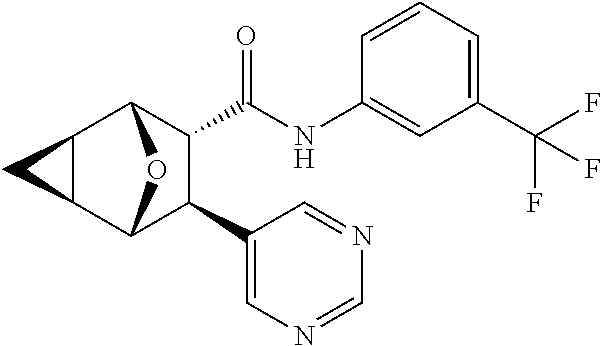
C1(NC(=O)C2C(C3=CN=CN=C3)C3OC2C2C3C2)=CC(C(F)(F)F)=CC=C1
